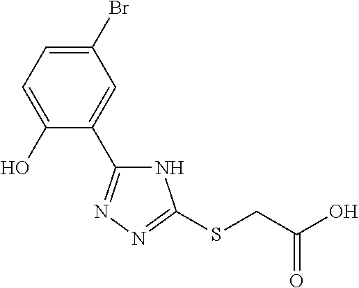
C1(Br)=CC=C(O)C(C2=NN=C(SCC(O)=O)N2)=C1
